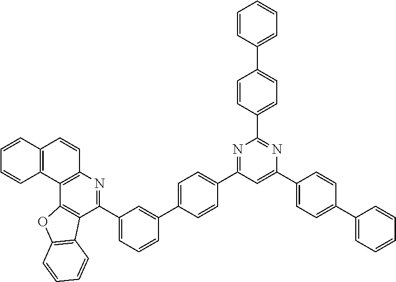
C1(C2=CC=CC(C3=CC=C(C4=NC(C5=CC=C(C6=CC=CC=C6)C=C5)=NC(C5=CC=C(C6=CC=CC=C6)C=C5)=C4)C=C3)=C2)=NC2=C(C3=C1C1=C(O3)C=CC=C1)C1=C(C=C2)C=CC=C1
